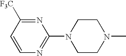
N1=C([F3C])C=CN=C1N1CCN(C)CC1
